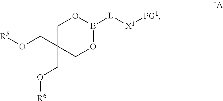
C1C(CO[R5])(CO[R6])COB([L][X1][PG1])O1
